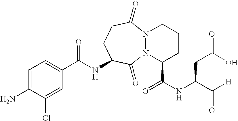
C(NC1CCC(=O)N2N(C1=O)C(C(NC(C([H])=O)CC(O)=O)=O)CCC2)(C1=CC=C(N)C(Cl)=C1)=O
